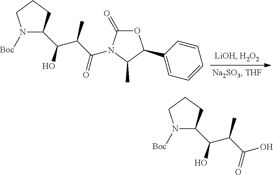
N1([Boc])C(C(C(C(=O)N2C(=O)OC(C3=CC=CC=C3)C2C)C)O)CCC1.N1([Boc])C(C(C(C(=O)O)C)O)CCC1
